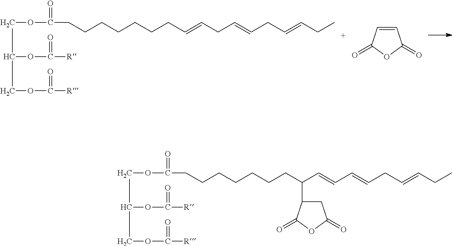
C(C(COC([R])=O)OC([R])=O)OC(CCCCCCCC=CCC=CCC=CCC)=O.C1=CC(=O)OC1=O.C(C(COC([R])=O)OC([R])=O)OC(CCCCCCCC(C=CC=CCC=CCC)C1CC(=O)OC1=O)=O
